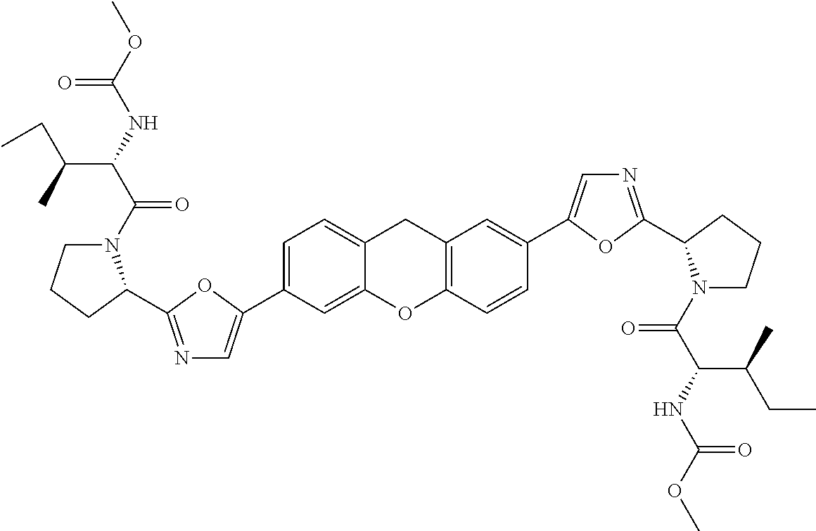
C1(C2=CN=C(C3N(C(=O)C(C(C)CC)NC(=O)OC)CCC3)O2)=CC=C2CC3=C(C=CC(C4=CN=C(C5N(C(=O)C(NC(=O)OC)C(C)CC)CCC5)O4)=C3)OC2=C1
